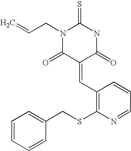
C(=C)CN1C(=O)C(=CC2=C(SCC3=CC=CC=C3)N=CC=C2)C(=O)NC1=S
